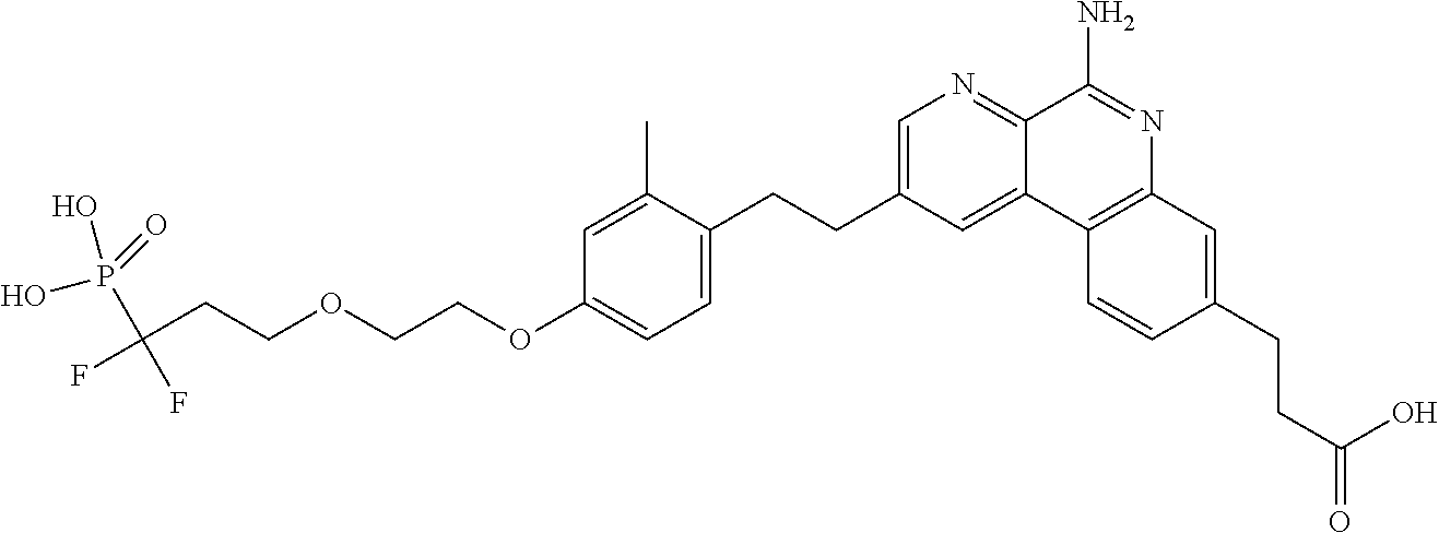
C(CCOCCOC1=CC=C(CCC2=CN=C3C(=C2)C2=C(N=C3N)C=C(CCC(O)=O)C=C2)C(C)=C1)(F)(P(O)(=O)O)F
